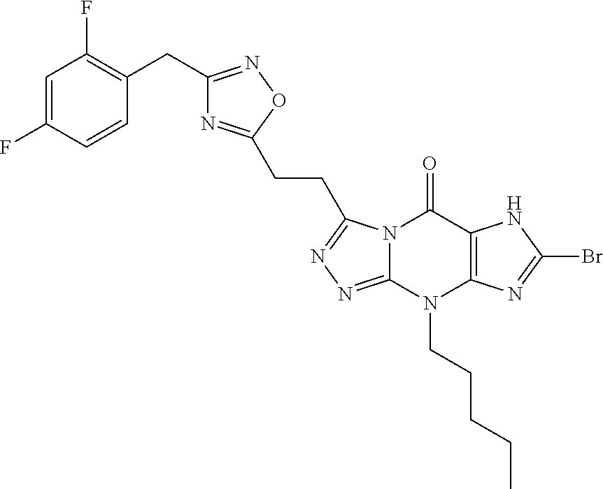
C1=C(F)C=CC(CC2=NOC(CCC3=NN=C4N3C(=O)C3=C(N4CCCCC)N=C(Br)N3)=N2)=C1F
